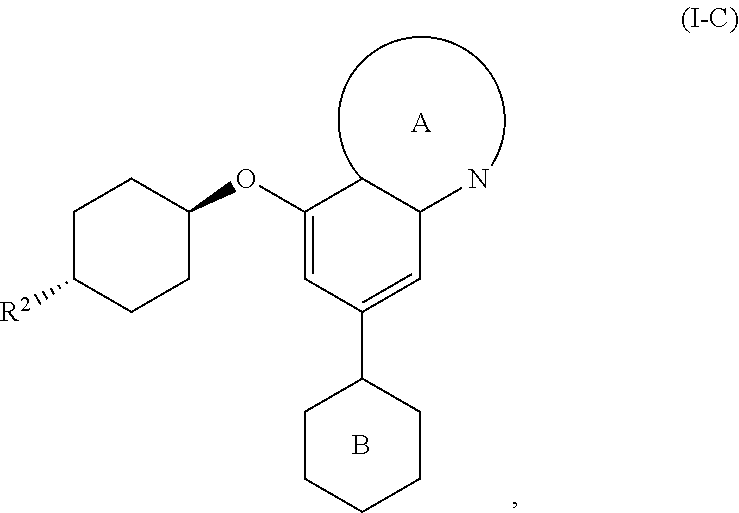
C1C([R2])CCC(OC2=CC(C3CCCCC3)=CC(N)C2)C1.B.[A]
